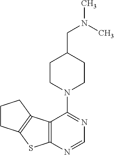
C1CC2=C(C1)C1=C(S2)N=CN=C1N1CCC(CN(C)C)CC1
